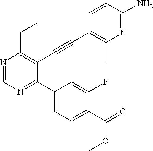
N1=CN=C(C2=CC=C(C(=O)OC)C(F)=C2)C(C#CC2=C(C)N=C(N)C=C2)=C1CC
